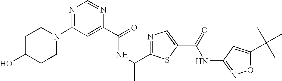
N1=C(N2CCC(O)CC2)C=C(C(NC(C)C2=NC=C(C(NC3=NOC(C(C)(C)C)=C3)=O)S2)=O)N=C1
